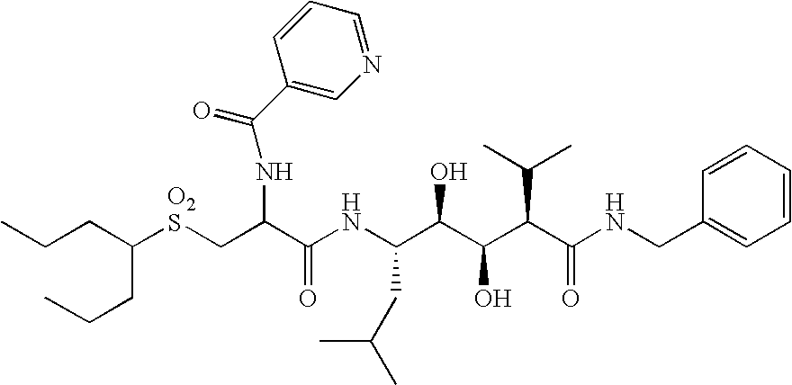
C(CC(CCC)[O2S]CC(C(NC(C(C(C(C(NCC1=CC=CC=C1)=O)C(C)C)O)O)CC(C)C)=O)NC(=O)C1=CN=CC=C1)C
